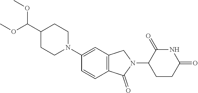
C1(N2CCC(C(OC)OC)CC2)=CC2=C(C=C1)C(=O)N(C1CCC(=O)NC1=O)C2
